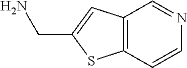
C12=C(C=CN=C1)SC(CN)=C2
